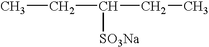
C(C(CC)[SO3Na])C
